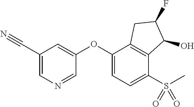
O(C1=CC(C#N)=CN=C1)C1=CC=C(S(C)(=O)=O)C2=C1CC(F)C2O
